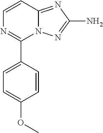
C1=CC2=NC(N)=NN2C(C2=CC=C(OC)C=C2)=N1
